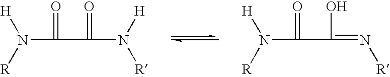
N(C(C(N([R])[H])=O)=O)([R])[H].N(C(C(=N[R])O)=O)([R])[H]
